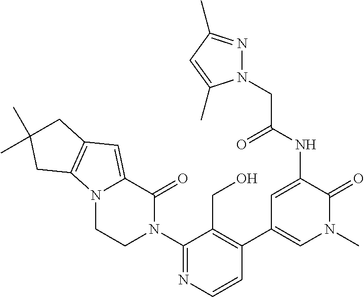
N12CCN(C3=NC=CC(C4=CN(C)C(=O)C(NC(CN5N=C(C)C=C5C)=O)=C4)=C3CO)C(=O)C1=CC1=C2CC(C)(C)C1
